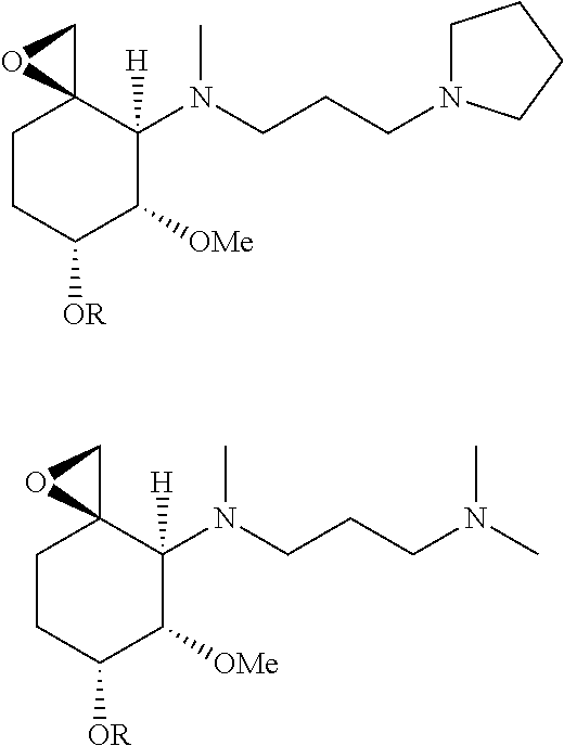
C1CC([OR])C([OMe])C([H])(N(CCCN2CCCC2)C)C12CO2.C1CC([OR])C([OMe])C([H])(N(CCCN(C)C)C)C12CO2
